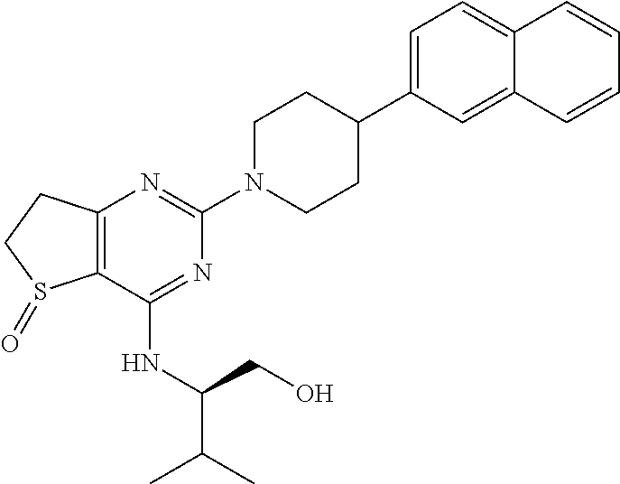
C12=C(N=C(N3CCC(C4=CC=C5C(=C4)C=CC=C5)CC3)N=C1NC(CO)C(C)C)CCS2=O
